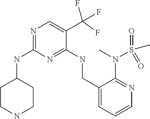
C1CNCCC1NC1=NC=C(C(F)(F)F)C(NCC2=CC=CN=C2N(S(=O)(C)=O)C)=N1
